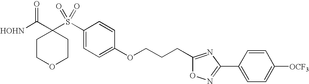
[HOHN]C(C1(S(C2=CC=C(OCCCC3=NC(C4=CC=C([OCF3])C=C4)=NO3)C=C2)(=O)=O)CCOCC1)=O
